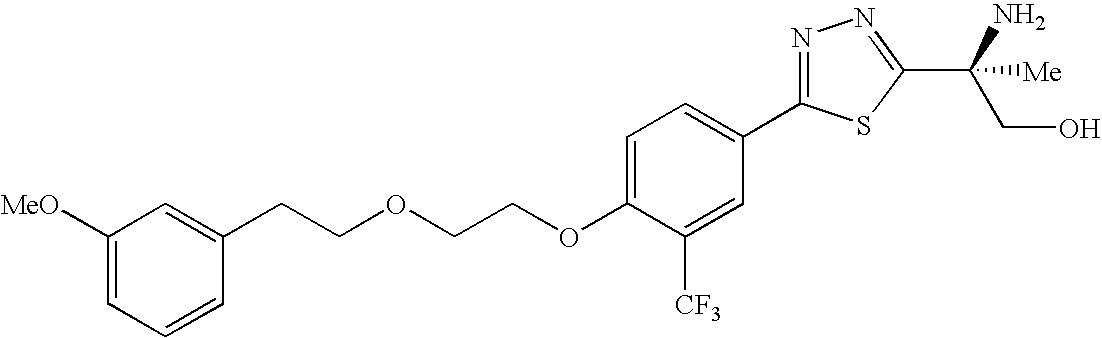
C1([MeO])=CC=CC(CCOCCOC2=CC=C(C3=NN=C(C(CO)(N)[Me])S3)C=C2[CF3])=C1
